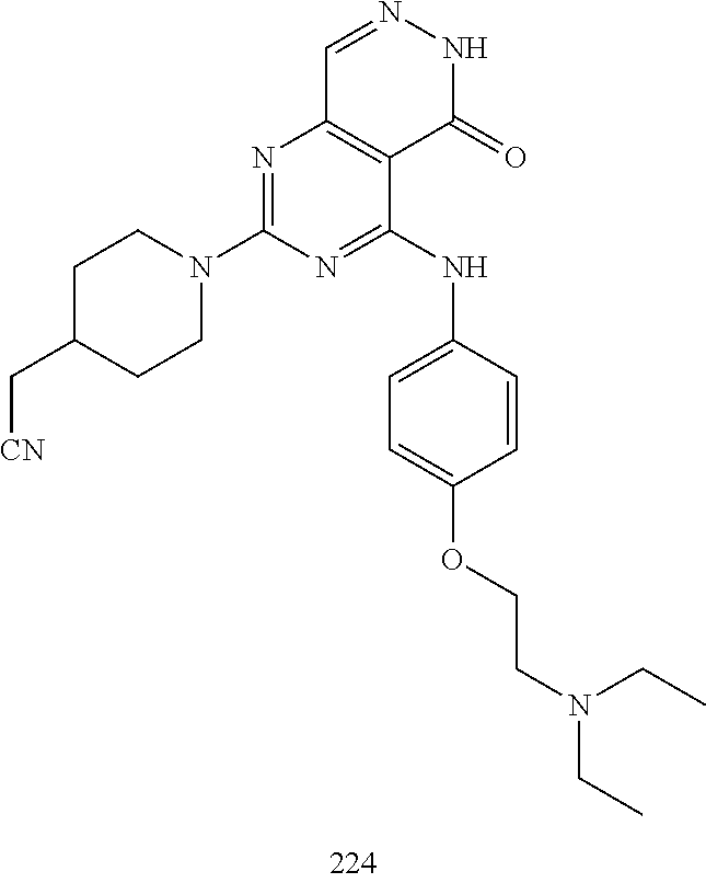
C1=NNC(=O)C2=C1N=C(N1CCC(C[CN])CC1)N=C2NC1=CC=C(OCCN(CC)CC)C=C1
